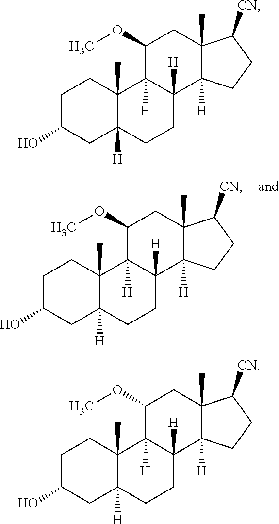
C1C(O)CC2([H])C(C)(C1)C1([H])C([H])(CC2)C2([H])C(C)(CC1OC)C([CN])CC2.C1C(O)CC2([H])C(C)(C1)C1([H])C([H])(CC2)C2([H])C(C)(CC1OC)C([CN])CC2.C1C(O)CC2([H])C(C)(C1)C1([H])C([H])(CC2)C2([H])C(C)(CC1OC)C([CN])CC2
